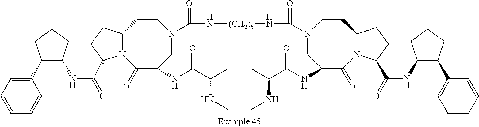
C1(NC(=O)C2N3C(CC2)CCN(C(=O)N[(CH2)6]NC(=O)N2CC(NC(C(C)NC)=O)C(=O)N4C(CC2)CCC4C(=O)NC2C(C4=CC=CC=C4)CCC2)CC(NC(C(C)NC)=O)C3=O)C(C2=CC=CC=C2)CCC1
